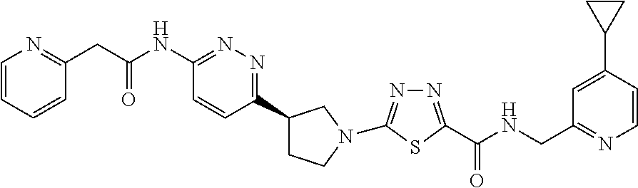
C1(CC(NC2=NN=C(C3CCN(C4=NN=C(C(NCC5=NC=CC(C6CC6)=C5)=O)S4)C3)C=C2)=O)=NC=CC=C1
